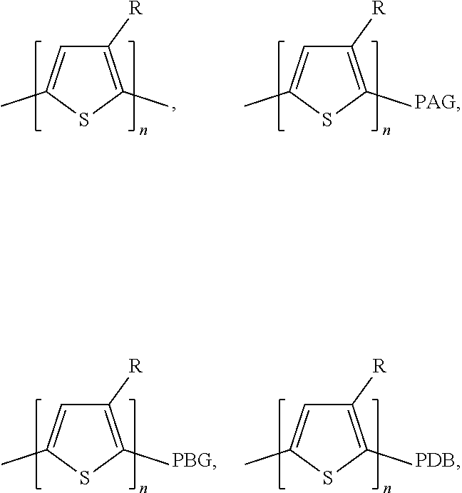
C1=C(C)SC(C)=C1[R].C1=C(C)SC(C)=C1[R].C1=C(C)SC(C)=C1[R].C1=C(C)SC(C)=C1[R]
